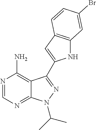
C12=C(N)N=CN=C1N(C(C)C)N=C2C1=CC2=C(N1)C=C(Br)C=C2
